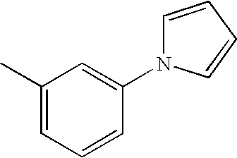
C1(C)=CC=CC(N2C=CC=C2)=C1
